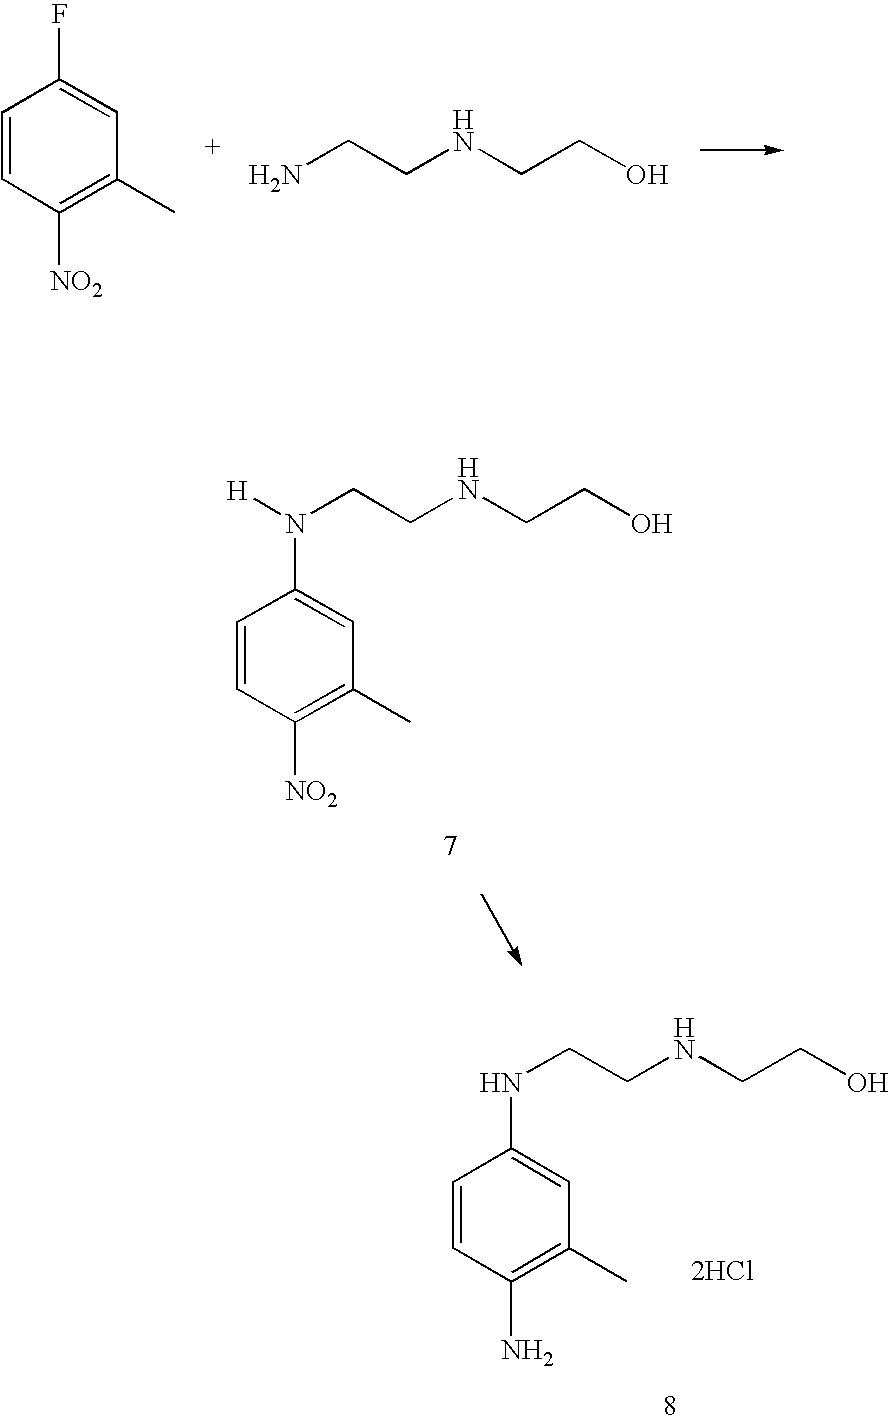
C1=CC([NO2])=C(C)C=C1F.NCCNCCO.N(CCNCCO)(C1=CC(C)=C([NO2])C=C1)[H].N(CCNCCO)C1=CC(C)=C(N)C=C1.[2HCl]
